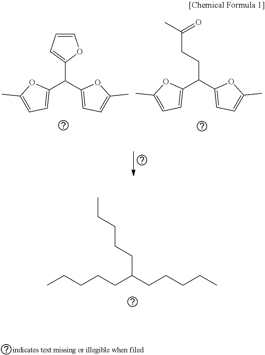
C1=CC=C(C(C2=CC=C(C)O2)C2=CC=C(C)O2)O1.C(C(C1=CC=C(C)O1)C1=CC=C(C)O1)CC(C)=O.CCCCCC(CCCCC)CCCCC
